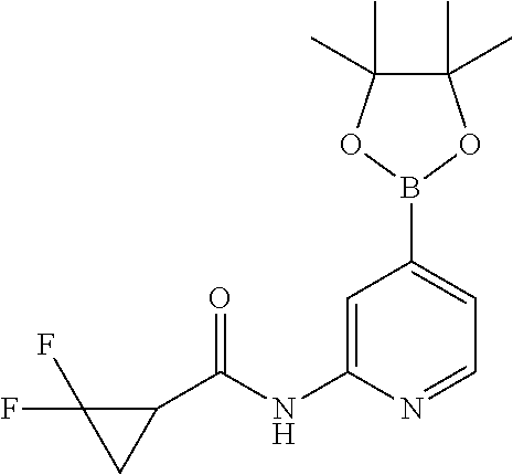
C1=C(NC(C2C(F)(F)C2)=O)N=CC=C1B1OC(C)(C)C(C)(C)O1
